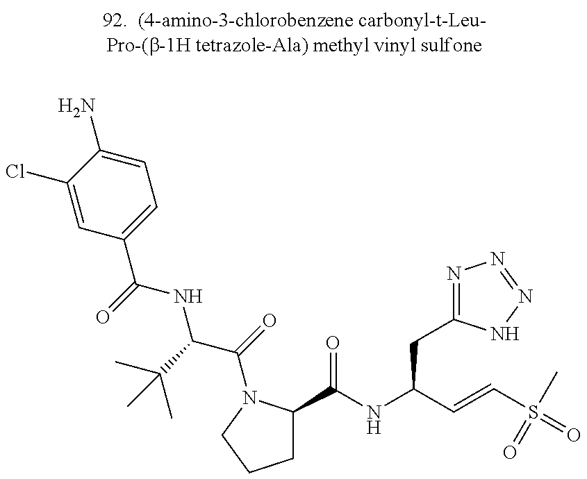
C1=C(Cl)C(N)=CC=C1C(=O)NC(C(=O)N1C(C(NC(C=CS(=O)(C)=O)CC2=NN=NN2)=O)CCC1)C(C)(C)C
